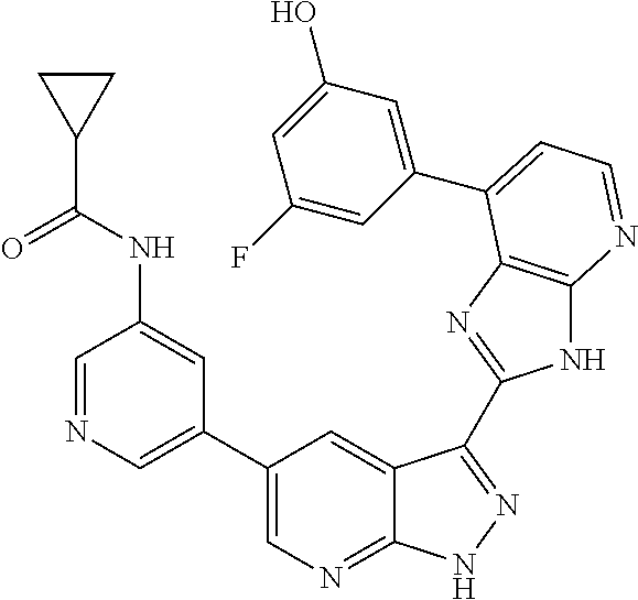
C1(C2=CN=CC(NC(C3CC3)=O)=C2)=CN=C2C(=C1)C(C1=NC3=C(N1)N=CC=C3C1=CC(O)=CC(F)=C1)=NN2
